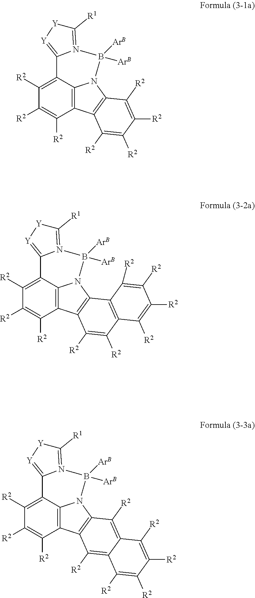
C12=C3C(=C([R2])C([R2])=C1[R2])C1=[Y][Y]C([R1])=N1B([ArB])([ArB])N3C1=C2C([R2])=C([R2])C([R2])=C1[R2].C12=C3C(=C([R2])C([R2])=C1[R2])C1=[Y][Y]C([R1])=N1B([ArB])([ArB])N3C1=C2C([R2])=C([R2])C2=C1C([R2])=C([R2])C([R2])=C2[R2].C12=C3C(=C([R2])C([R2])=C1[R2])C1=[Y][Y]C([R1])=N1B([ArB])([ArB])N3C1=C2C([R2])=C2C(=C1[R2])C([R2])=C([R2])C([R2])=C2[R2]
